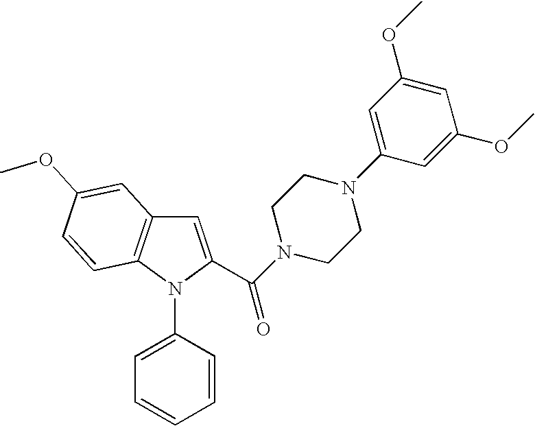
C1=C(C(N2CCN(C3=CC(OC)=CC(OC)=C3)CC2)=O)N(C2=CC=CC=C2)C2=C1C=C(OC)C=C2
